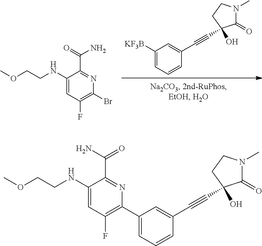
[KF3B]C1=CC=CC(C#CC2(O)C(=O)N(C)CC2)=C1.C1(F)=C(Br)N=C(C(N)=O)C(NCCOC)=C1.C1(F)=C(C2=CC=CC(C#CC3(O)C(=O)N(C)CC3)=C2)N=C(C(=O)N)C(NCCOC)=C1
